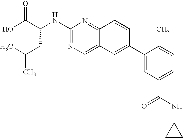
OC(C(NC1=NC=C2C(=N1)C=CC(C1=CC(C(NC3CC3)=O)=CC=C1C)=C2)CC(C)C)=O
